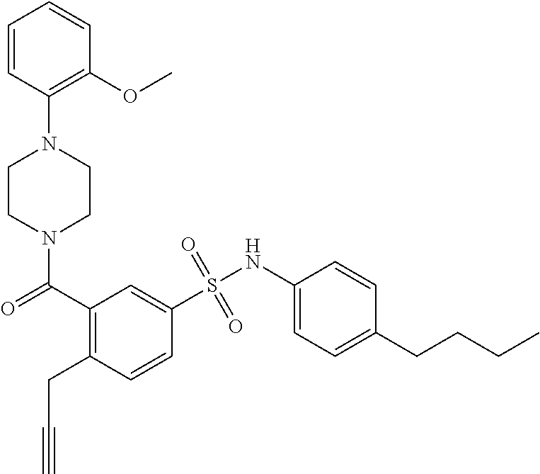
N1(C(=O)C2=C(CC#C)C=CC(S(NC3=CC=C(CCCC)C=C3)(=O)=O)=C2)CCN(C2=C(OC)C=CC=C2)CC1
